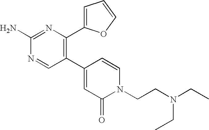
C1(C2=CC(=O)N(CCN(CC)CC)C=C2)=C(C2=CC=CO2)N=C(N)N=C1
